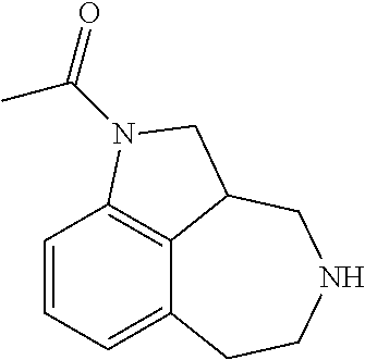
C12=CC=CC3=C1C(CNCC2)CN3C(=O)C
